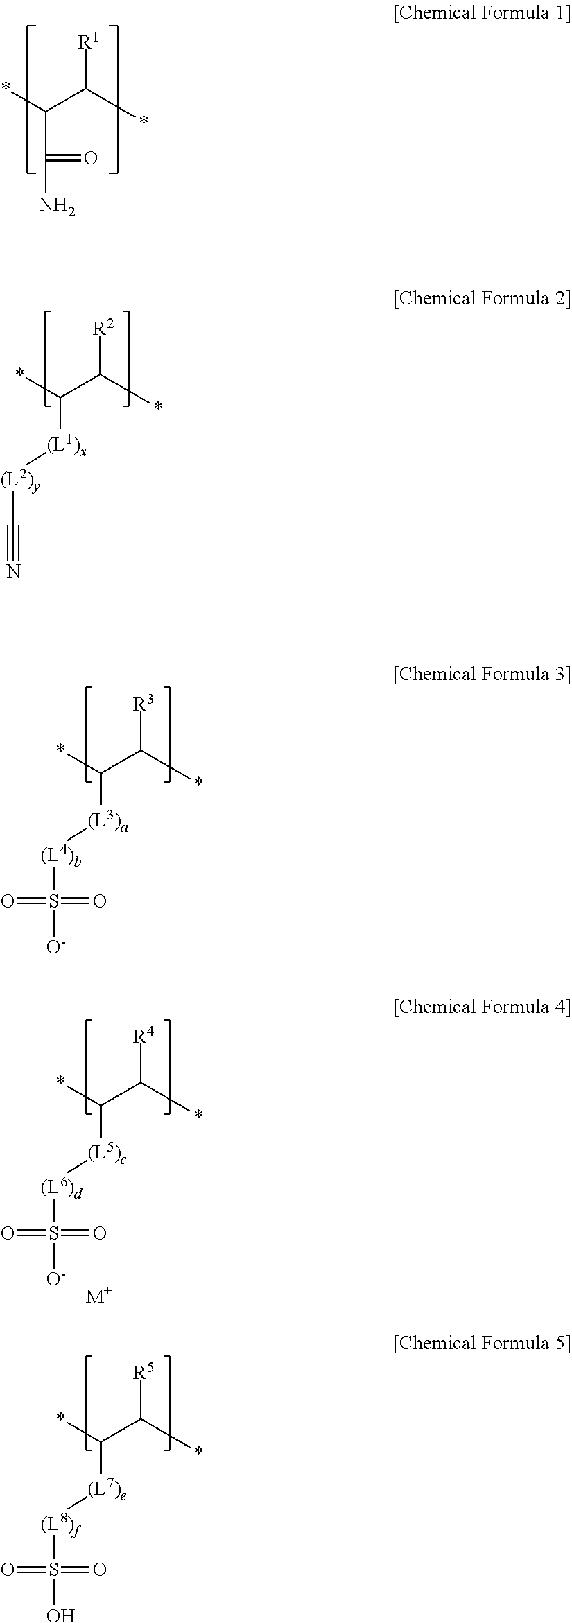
*C(C(*)[R1])C(N)=O.*C(C(*)[R2])[(L1)x][(L2)y]C#N.*C(C(*)[R3])[(L3)a][(L4)b]S([O-])(=O)=O.*C(C(*)[R5])[(L7)e][(L8)f]S(O)(=O)=O.*C(C(*)[R4])[(L5)c][(L6)d]S([O-])(=O)=O.[M+]
